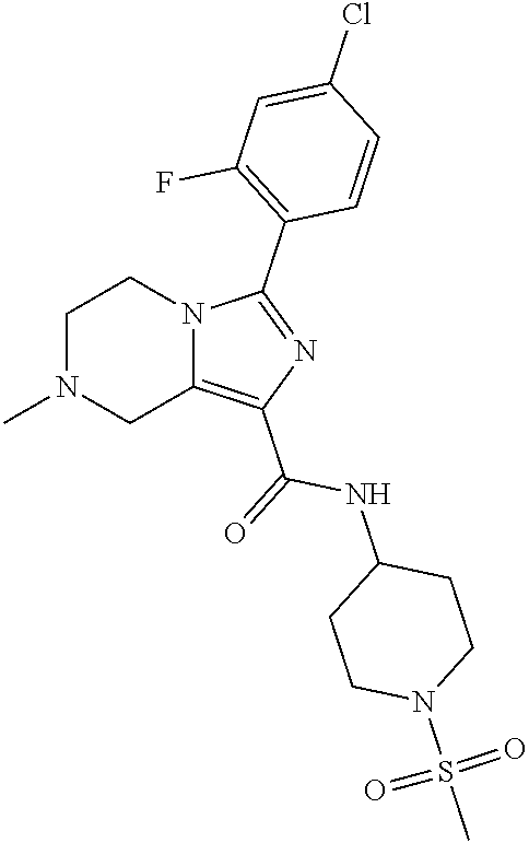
C1N(C)CC2=C(C(=O)NC3CCN(S(C)(=O)=O)CC3)N=C(C3=C(F)C=C(Cl)C=C3)N2C1
